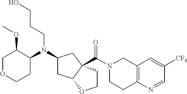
C1OCCC(N(C2CC3C(C(N4CCC5=C(C4)C=C([CF3])C=N5)=O)(C2)CCO3)CCCO)C1OC
